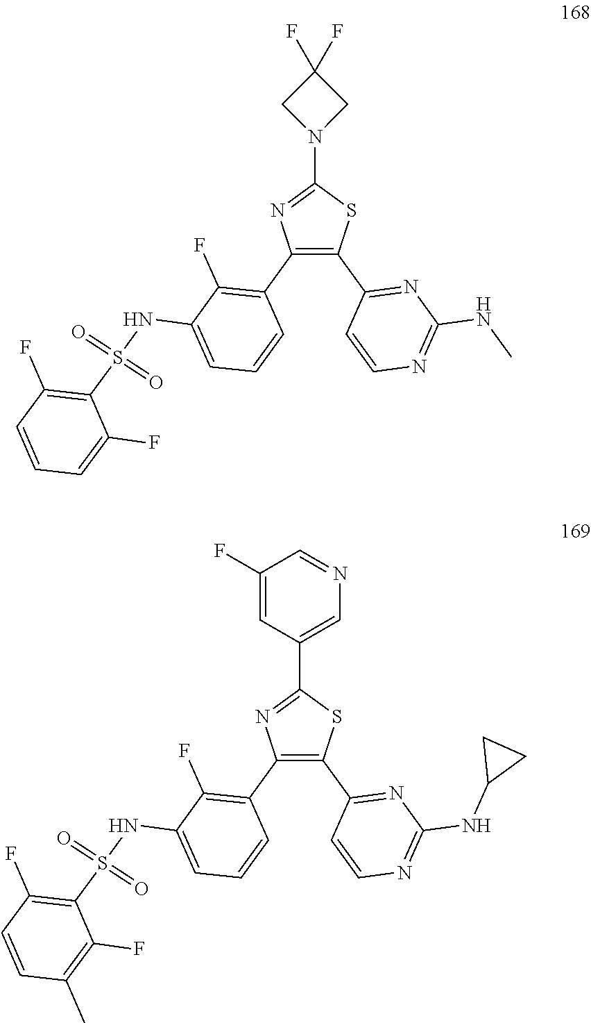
C1(N2CC(F)(F)C2)=NC(C2=C(F)C(NS(C3=C(F)C=CC=C3F)(=O)=O)=CC=C2)=C(C2=NC(NC)=NC=C2)S1.C1(C2=CN=CC(F)=C2)=NC(C2=C(F)C(NS(C3=C(F)C=CC(C)=C3F)(=O)=O)=CC=C2)=C(C2=NC(NC3CC3)=NC=C2)S1
